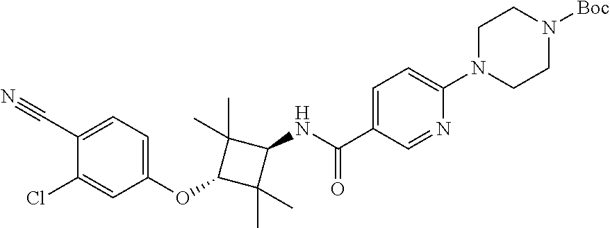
C1=C(C(=O)NC2C(C)(C)C(OC3=CC=C(C#N)C(Cl)=C3)C2(C)C)C=NC(N2CCN([Boc])CC2)=C1
